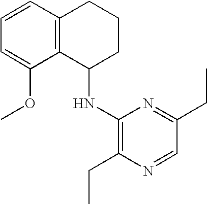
C12=C(C=CC=C1OC)CCCC2NC1=C(CC)N=CC(CC)=N1
